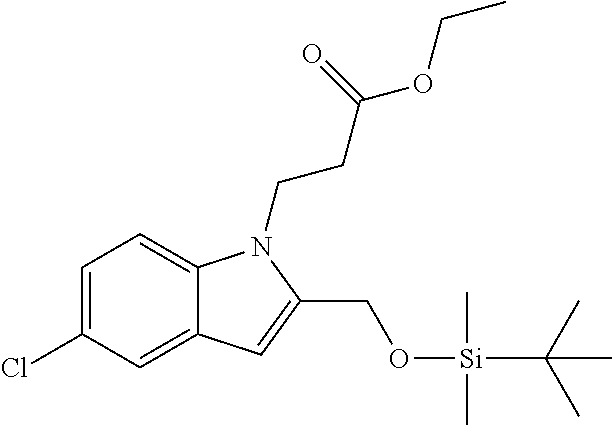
C1(Cl)=CC=C2C(=C1)C=C(CO[Si](C)(C)C(C)(C)C)N2CCC(OCC)=O
